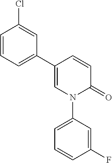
C1=CC(C2=CC=CC(Cl)=C2)=CN(C2=CC=CC(F)=C2)C1=O
